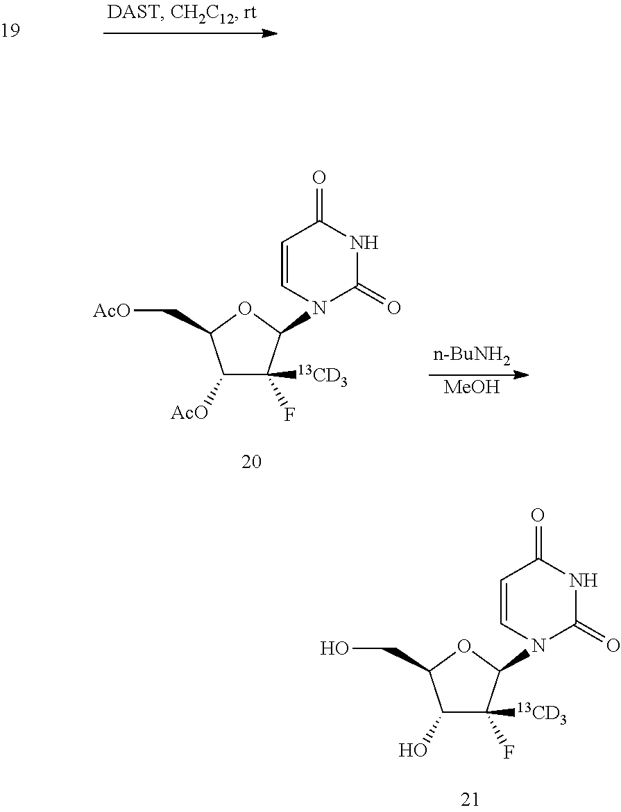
C1(O)C([13CD3])(F)C(N2C(=O)NC(=O)C=C2)OC1CO.C1([AcO])C([13CD3])(F)C(N2C(=O)NC(=O)C=C2)OC1C[AcO].[n-BuNH2].[MeOH]
